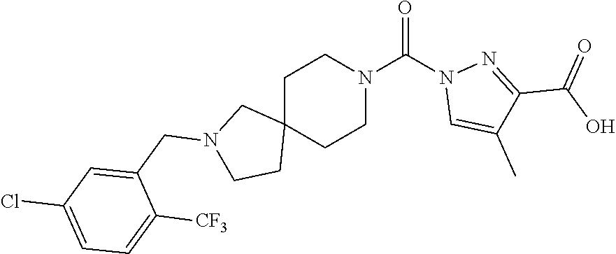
C1C2(CCN(C(N3C=C(C)C(C(O)=O)=N3)=O)C1)CN(CC1=CC(Cl)=CC=C1[CF3])CC2
